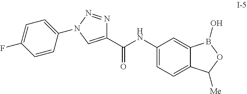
C1(C(NC2=CC=C3C(=C2)B(O)OC3[Me])=O)=CN(C2=CC=C(F)C=C2)N=N1
